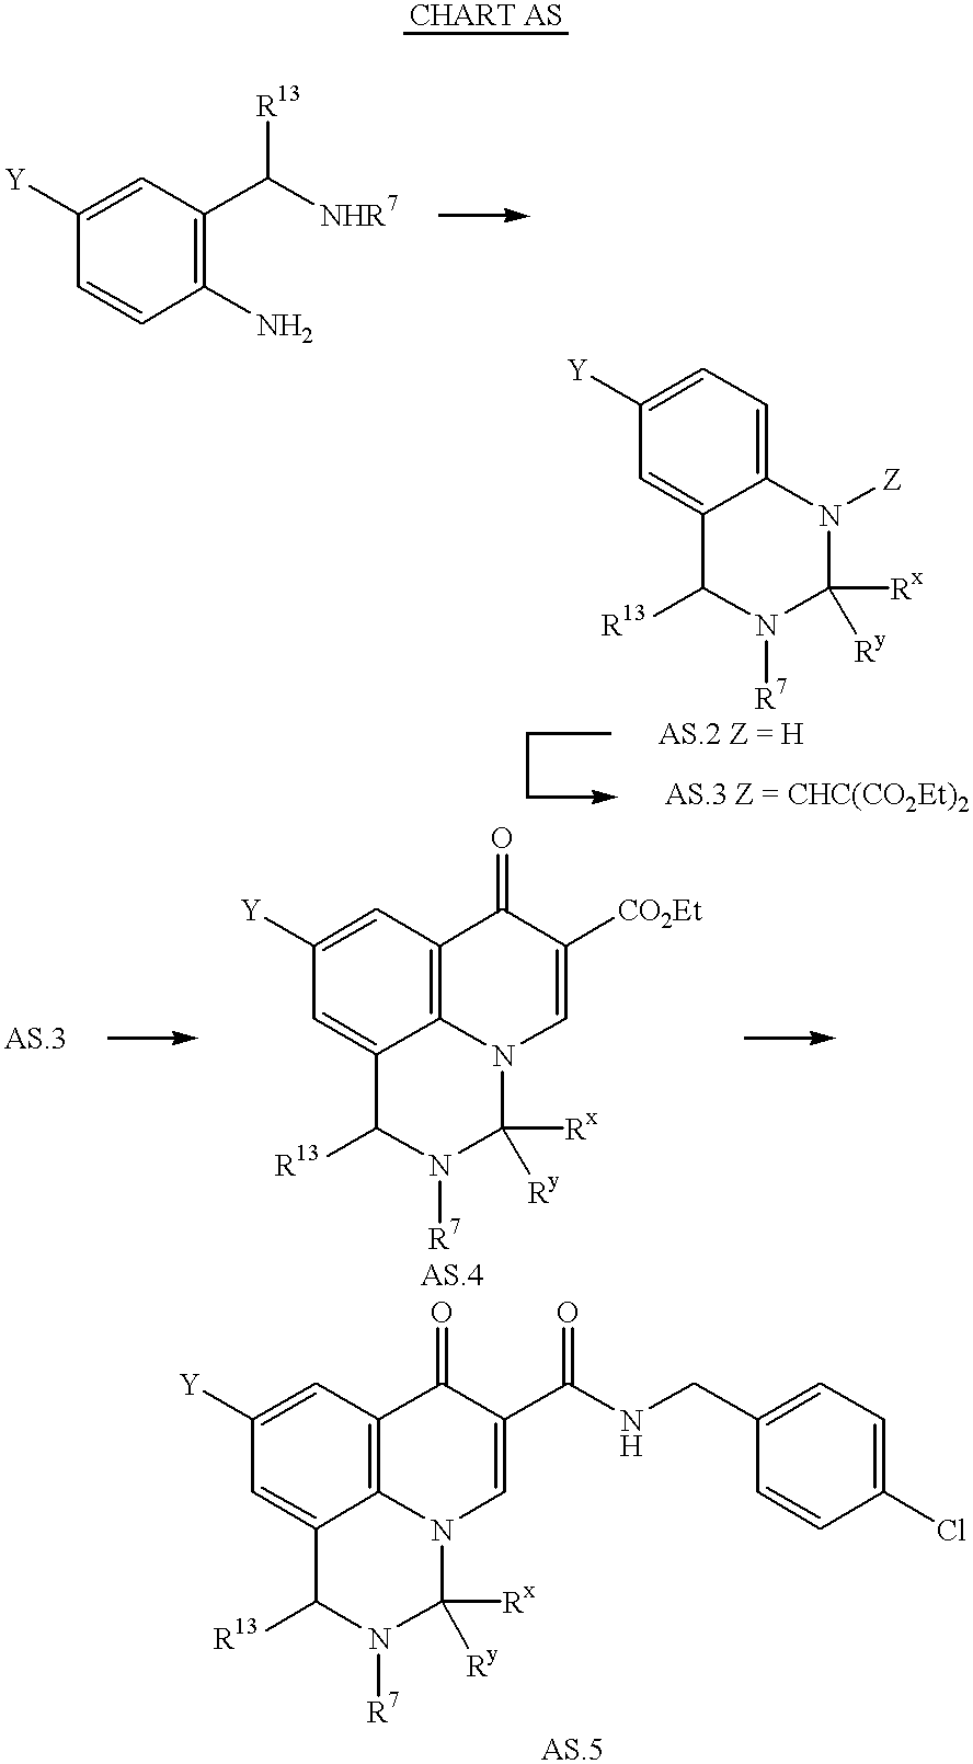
C1=CC(N)=C(C([NHR7])[R13])C=C1[Y].C1=C2C(=CC=C1[Y])N([Z])C([Rx])([Ry])N([R7])C2[R13].C1=C2C3=C(C=C1[Y])C(=O)C([CO2Et])=CN3C([Rx])([Ry])N([R7])C2[R13].C1=C2C3=C(C=C1[Y])C(=O)C(C(NCC1=CC=C(Cl)C=C1)=O)=CN3C([Rx])([Ry])N([R7])C2[R13]
